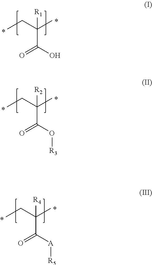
[R1]C(CC)(C)C(O)=O.[R2]C(CC)(C)C(O[R3])=O.[R4]C(CC)(C)C([A][R5])=O
